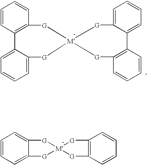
C1=CC=C2C(=C1)[G][M]1([G]2)[G]C2=C([G]1)C=CC=C2.C1=CC2=C(C=C1)[G][M]1([G]C3=CC=CC=C23)[G]C2=CC=CC=C2C2=C(C=CC=C2)[G]1
